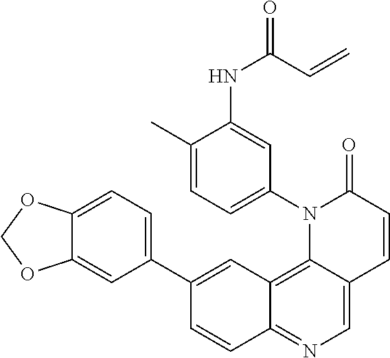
C12=C3C(=CN=C1C=CC(C1=CC=C4C(=C1)OCO4)=C2)C=CC(=O)N3C1=CC=C(C)C(NC(C=C)=O)=C1
